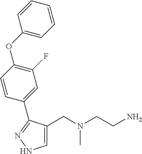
C1=C(CN(CCN)C)C(C2=CC(F)=C(OC3=CC=CC=C3)C=C2)=NN1
